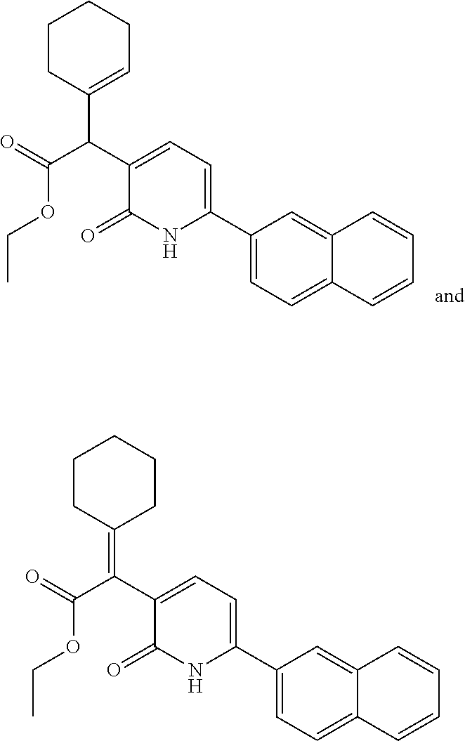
C1(C2=CC=C(C(C(OCC)=O)C3=CCCCC3)C(=O)N2)=CC=C2C(=C1)C=CC=C2.C1(C2=CC=C(C(C(OCC)=O)=C3CCCCC3)C(=O)N2)=CC=C2C(=C1)C=CC=C2
